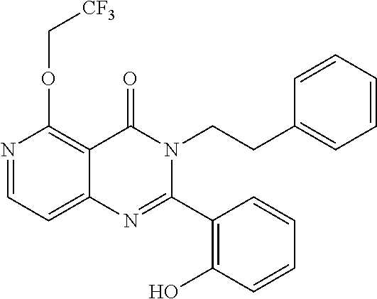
N1=CC=C2C(=C1OC[CF3])C(=O)N(CCC1=CC=CC=C1)C(C1=C(O)C=CC=C1)=N2
